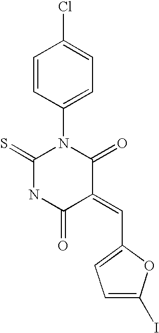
C1=CC(N2C(=S)NC(=O)C(=CC3=CC=C(I)O3)C2=O)=CC=C1Cl
